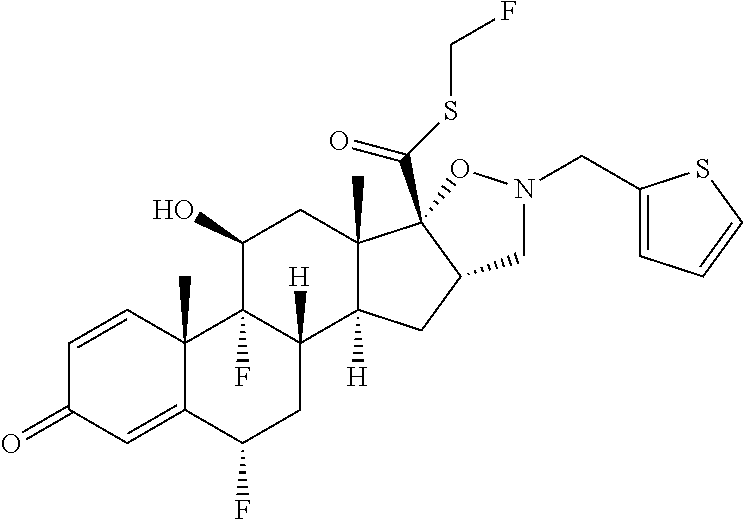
C1=CC2(C)C(=CC1=O)C(F)CC1([H])C2(F)C(O)CC2(C)C1([H])CC1C2(C(SCF)=O)ON(CC2=CC=CS2)C1
